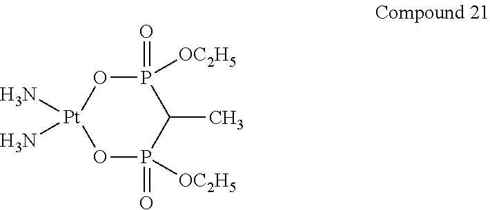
[Pt]1(N)(N)OP(=O)([OC2H5])C(C)P(=O)([OC2H5])O1
